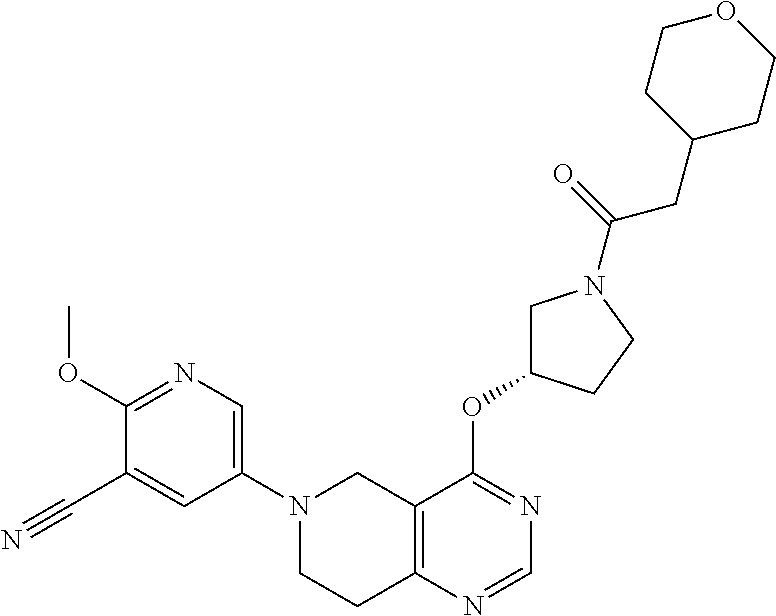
C1(N2CCC3=C(C2)C(OC2CN(C(=O)CC4CCOCC4)CC2)=NC=N3)=CN=C(OC)C(C#N)=C1
